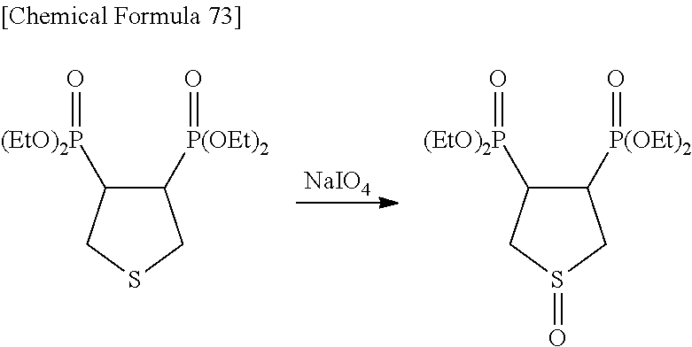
[NaIO4].C1([P(OEt)2]=O)C([(EtO)2P]=O)CS(=O)C1.C1([P(OEt)2]=O)C([(EtO)2P]=O)CSC1
